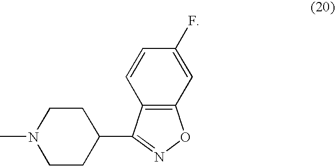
C12=C(C=C(F)C=C1)ON=C2C1CCN(C)CC1
